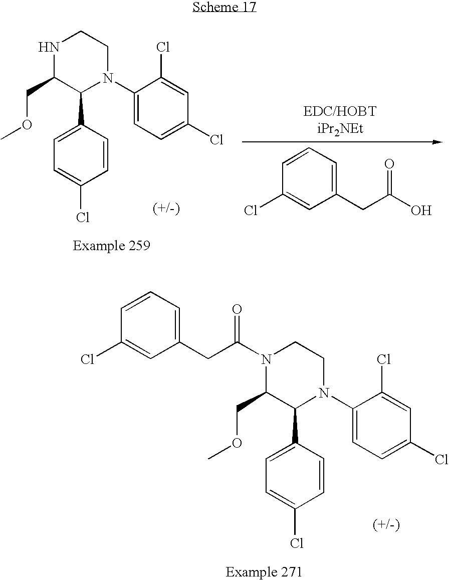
N1(C(CC2=CC=CC(Cl)=C2)=O)C(COC)C(C2=CC=C(Cl)C=C2)N(C2=CC=C(Cl)C=C2Cl)CC1.N1C(COC)C(C2=CC=C(Cl)C=C2)N(C2=CC=C(Cl)C=C2Cl)CC1.C1=C(CC(O)=O)C=C(Cl)C=C1
